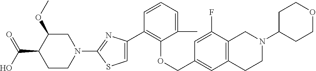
C1(C2=CSC(N3CC(OC)C(C(O)=O)CC3)=N2)=C(OCC2=CC3=C(C(F)=C2)CN(C2CCOCC2)CC3)C(C)=CC=C1
